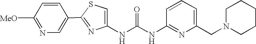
C1(C2=CN=C([MeO])C=C2)=NC(NC(NC2=NC(CN3CCCCC3)=CC=C2)=O)=CS1
